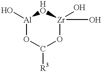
[Al]1(O)OC([R3])O[Zr](O)(O)O1
